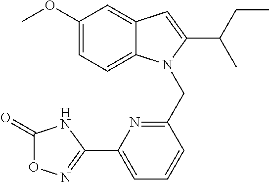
C1(OC)=CC=C2C(=C1)C=C(C(C)CC)N2CC1=NC(C2=NOC(=O)N2)=CC=C1
